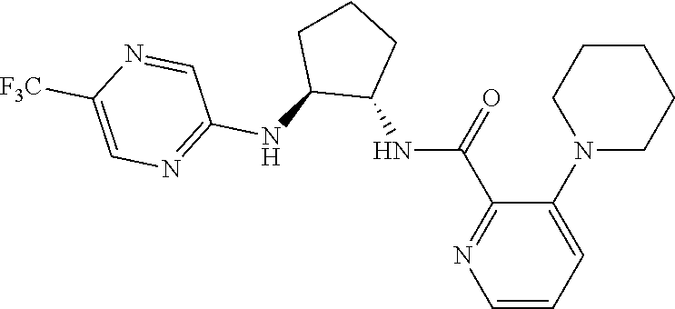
C1(N2CCCCC2)=CC=CN=C1C(=O)NC1CCCC1NC1=NC=C([F3C])N=C1
